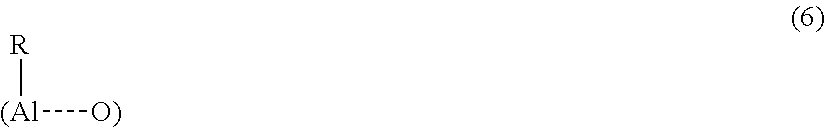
[(Al]([O)])[R]
